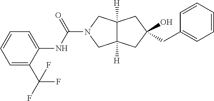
C12([H])C([H])(CC(O)(CC3=CC=CC=C3)C1)CN(C(=O)NC1=CC=CC=C1C(F)(F)F)C2
